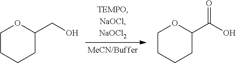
C1CCCC(CO)O1.C1CCCC(C(O)=O)O1
